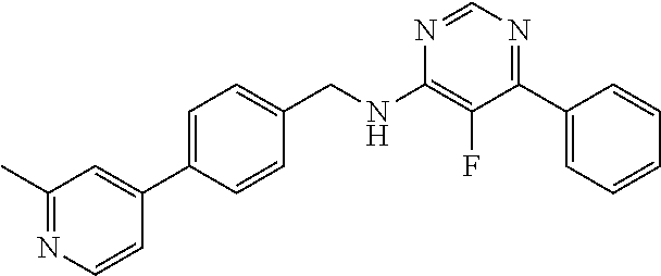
N1=CN=C(C2=CC=CC=C2)C(F)=C1NCC1=CC=C(C2=CC(C)=NC=C2)C=C1
